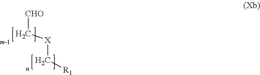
[CHO]C[X]C[R1]
